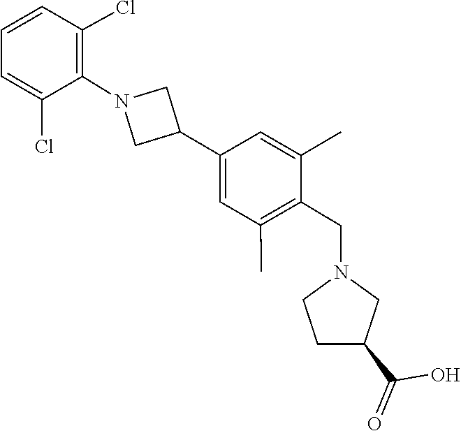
C1=CC(Cl)=C(N2CC(C3=CC(C)=C(CN4CCC(C(O)=O)C4)C(C)=C3)C2)C(Cl)=C1
